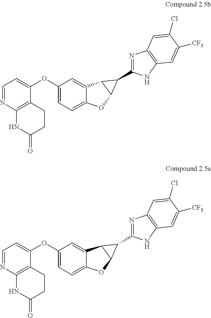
C1=NC2=C(C(OC3=CC=C4C(=C3)C3C(O4)C3C3=NC4=C(N3)C=C([CF3])C(Cl)=C4)=C1)CCC(=O)N2.C1=NC2=C(C(OC3=CC=C4C(=C3)C3C(O4)C3C3=NC4=C(N3)C=C([CF3])C(Cl)=C4)=C1)CCC(=O)N2
